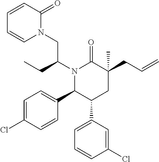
N1(C(CC)CN2C(=O)C=CC=C2)C(C2=CC=C(Cl)C=C2)C(C2=CC=CC(Cl)=C2)CC(CC=C)(C)C1=O
